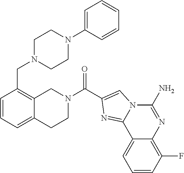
C1=CC=C2C(=C1CN1CCN(C3=CC=CC=C3)CC1)CN(C(=O)C1=CN3C(N)=NC4=C(F)C=CC=C4C3=N1)CC2
